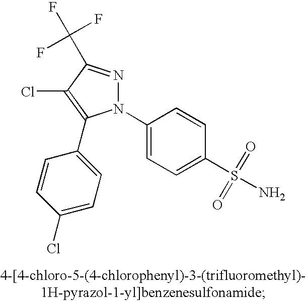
N1(C2=CC=C(S(N)(=O)=O)C=C2)N=C(C(F)(F)F)C(Cl)=C1C1=CC=C(Cl)C=C1
